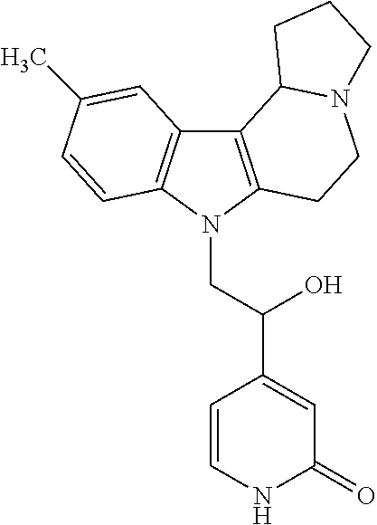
C12=C(N(CC(C3=CC(=O)NC=C3)O)C3=C1C=C(C)C=C3)CCN1C2CCC1
